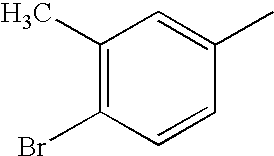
C1(C)=C(Br)C=CC(C)=C1
